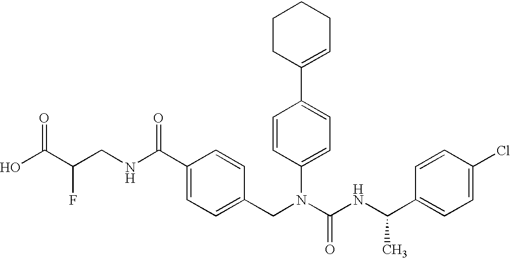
OC(C(CNC(C1=CC=C(CN(C(NC(C2=CC=C(Cl)C=C2)C)=O)C2=CC=C(C3=CCCCC3)C=C2)C=C1)=O)F)=O
